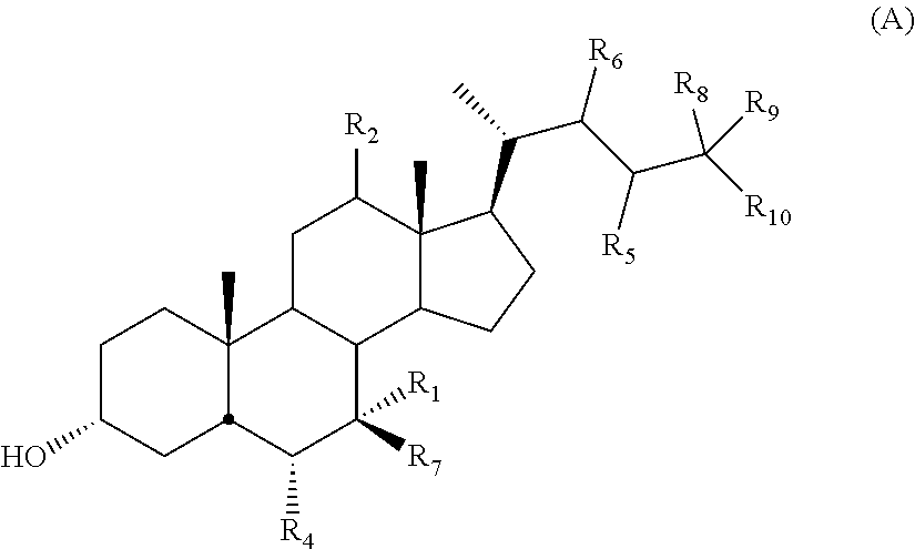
C1C(O)CC2C(C)(C1)C1C(C([R7])([R1])C2[R4])C2C(C)(C([R2])C1)C(C(C(C(C([R10])([R8])[R9])[R5])[R6])C)CC2
